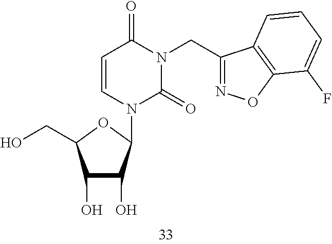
C1(O)C(O)C(N2C=CC(=O)N(CC3=NOC4=C3C=CC=C4F)C2=O)OC1CO
